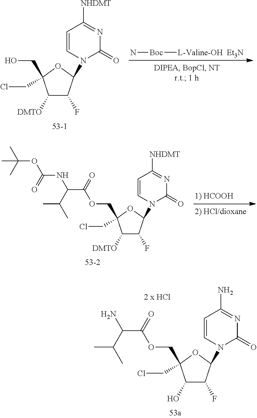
N[Boc][L-Valine-OH].[Et3N].C1([DMTO])C(F)C(N2C(=O)N=C([NHDMT])C=C2)OC1(CO)CCl.C1([DMTO])C(F)C(N2C(=O)N=C([NHDMT])C=C2)OC1(COC(C(C(C)C)NC(OC(C)(C)C)=O)=O)CCl.C1(O)C(F)C(N2C(=O)N=C(N)C=C2)OC1(COC(C(C(C)C)N)=O)CCl
